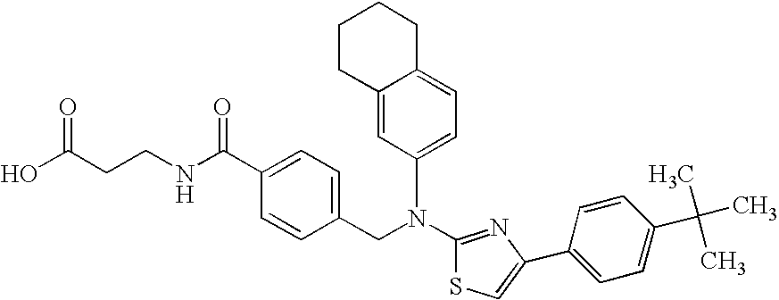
N(C1=NC(C2=CC=C(C(C)(C)C)C=C2)=CS1)(CC1=CC=C(C(NCCC(O)=O)=O)C=C1)C1=CC=C2C(=C1)CCCC2
